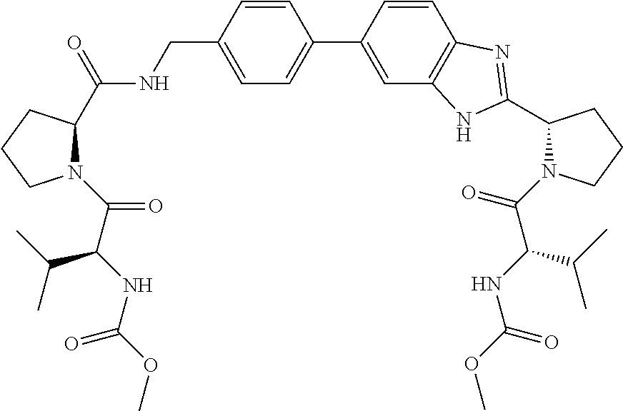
C1=CC(CNC(C2N(C(C(NC(OC)=O)C(C)C)=O)CCC2)=O)=CC=C1C1=CC2=C(C=C1)N=C(C1N(C(C(NC(OC)=O)C(C)C)=O)CCC1)N2
